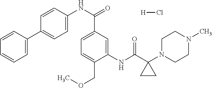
C1=CC(C2=CC=C(NC(C3=CC=C(COC)C(NC(C4(N5CCN(C)CC5)CC4)=O)=C3)=O)C=C2)=CC=C1.[H]Cl
